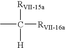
CC([RVII-15a])([RVII-16a])[H]
